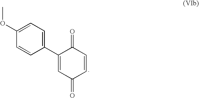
C1(OC)=CC=C(C2=CC(=O)C=CC2=O)C=C1
